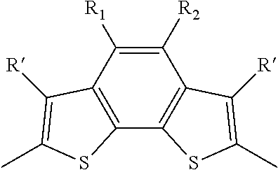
C12=C(C3=C(C([R2])=C1[R1])C([R])=C(C)S3)SC(C)=C2[R]
